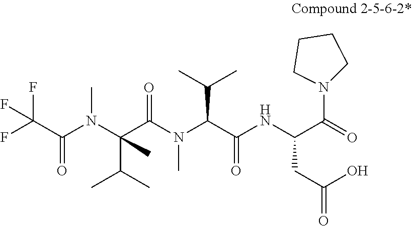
FC(C(=O)N(C(C(C)C)(C(N(C)C(C(=O)NC(CC(O)=O)C(N1CCCC1)=O)C(C)C)=O)C)C)(F)F
